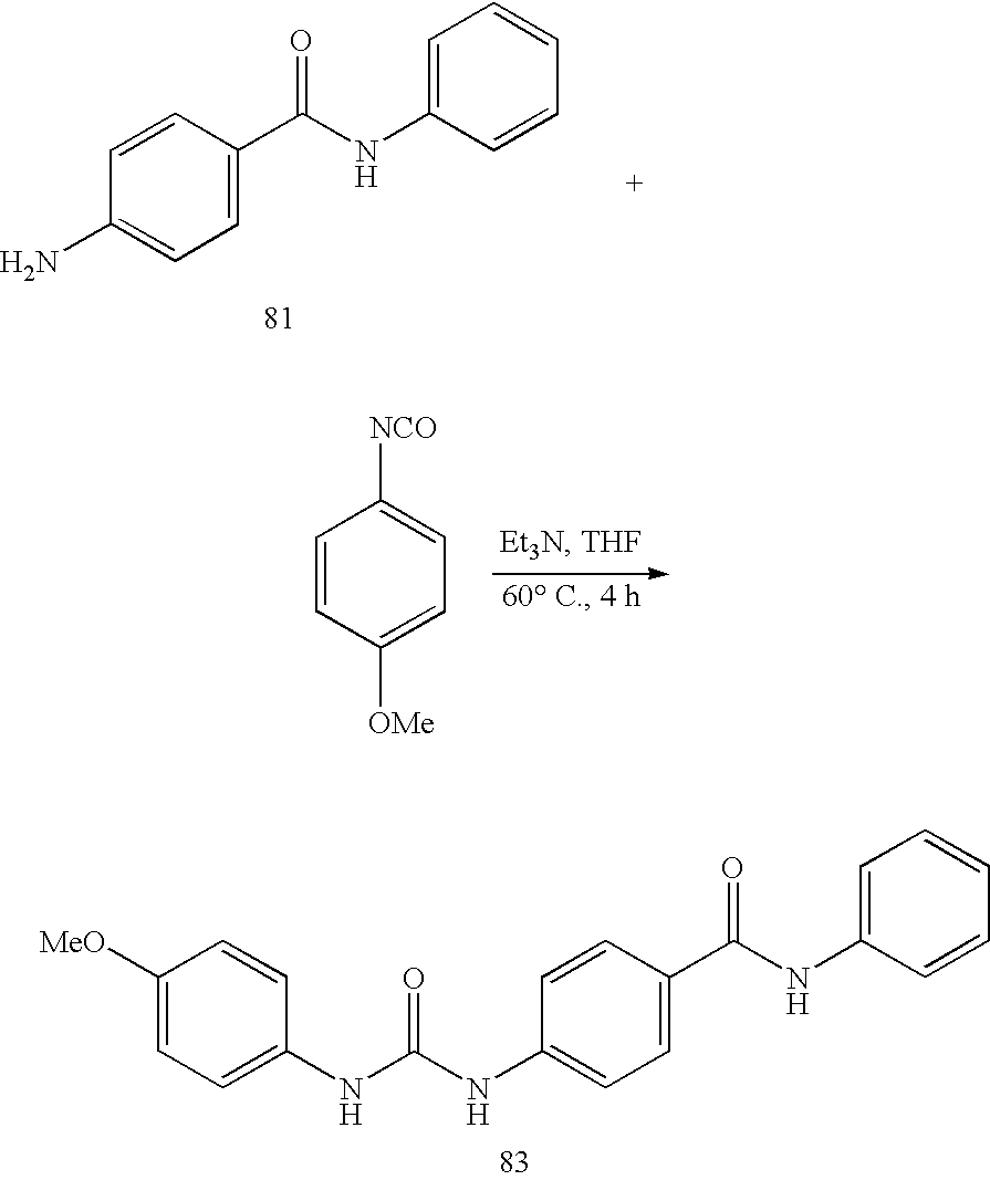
C1=C(N)C=CC(C(NC2=CC=CC=C2)=O)=C1.C1=CC([OMe])=CC=C1[NCO].C1=C(NC(=O)NC2=CC=C(C(NC3=CC=CC=C3)=O)C=C2)C=CC([MeO])=C1
